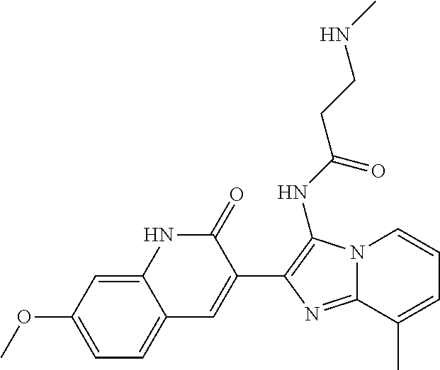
C1=C(OC)C=C2C(=C1)C=C(C1=C(NC(CCNC)=O)N3C(=N1)C(C)=CC=C3)C(=O)N2
